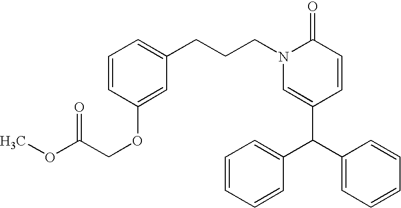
C(CCN1C=C(C(C2=CC=CC=C2)C2=CC=CC=C2)C=CC1=O)C1=CC=CC(OCC(OC)=O)=C1
